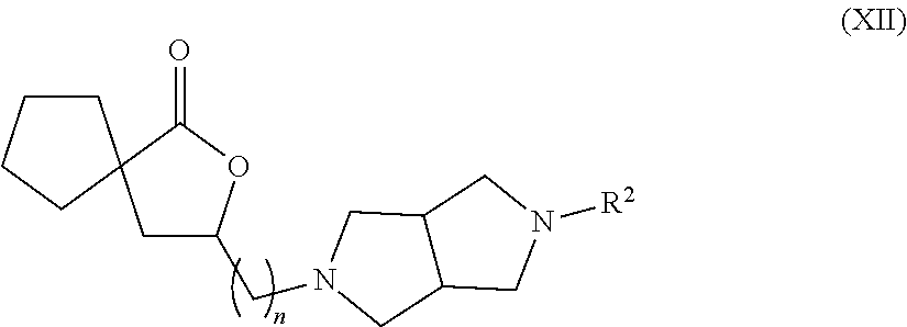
C1C(CN2CC3C(CN([R2])C3)C2)OC(=O)C12CCCC2
